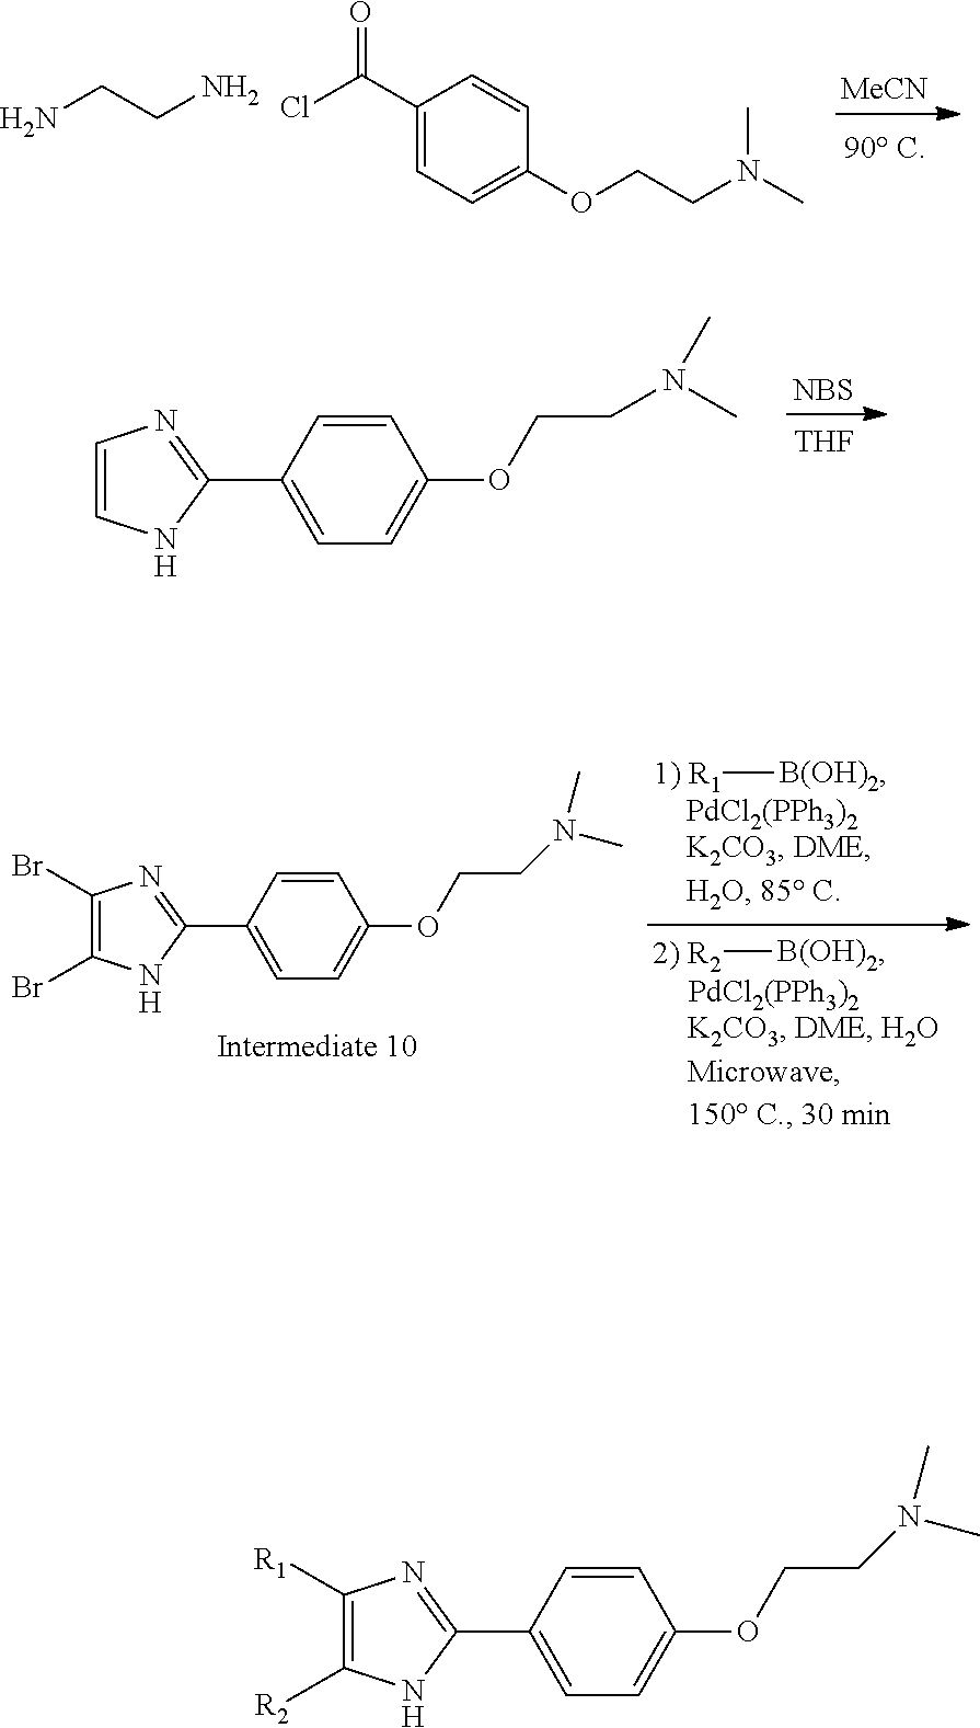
[MeCN].NCCN.C1(C(Cl)=O)=CC=C(OCCN(C)C)C=C1.[NBS].[THF].C1(C2=NC=CN2)=CC=C(OCCN(C)C)C=C1.[2) R2][B(OH)2].[PdCl2(PPh3)2].[1) R1][B(OH)2].[PdCl2(PPh3)2].C1(Br)=C(Br)NC(C2=CC=C(OCCN(C)C)C=C2)=N1.C1([R1])=C([R2])NC(C2=CC=C(OCCN(C)C)C=C2)=N1
